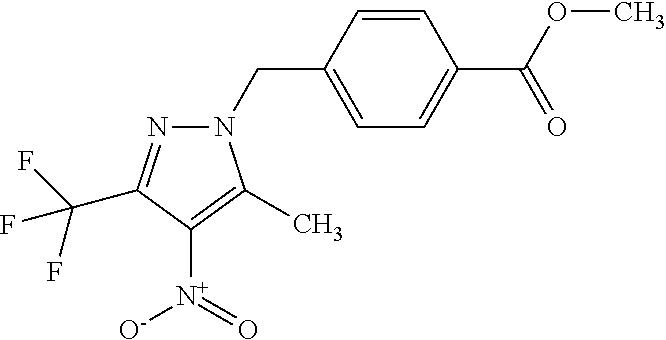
N1(CC2=CC=C(C(OC)=O)C=C2)N=C(C(F)(F)F)C([N+]([O-])=O)=C1C
